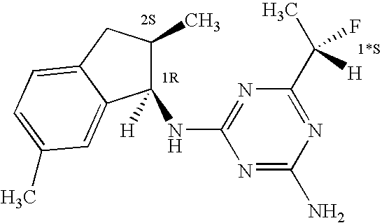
C1([H])(NC2=NC(C(C)(F)[H])=NC(N)=N2)C(C)CC2=CC=C(C)C=C12
